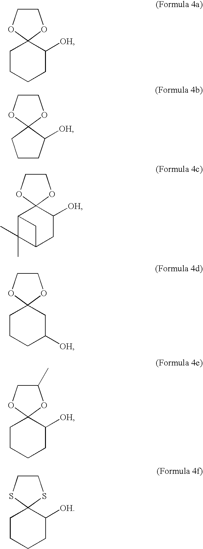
C1COC2(O1)CCCC2[OH].C1COC2(O1)C1C(C)(C)C(CC2[OH])C1.C1COC2(O1)CCCC([OH])C2.C1(C)COC2(O1)CCCCC2[OH].C1CSC2(S1)CCCCC2[OH].C1COC2(O1)CCCCC2[OH]
